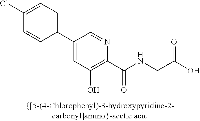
C1(C2=CC(O)=C(C(NCC(O)=O)=O)N=C2)=CC=C(Cl)C=C1
